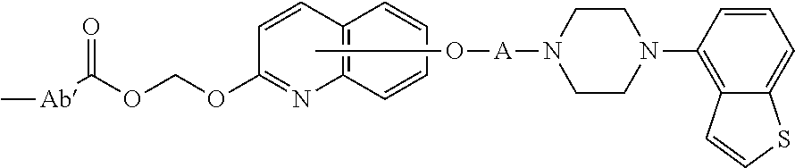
CO[A]N1CCN(C2=C3C(=CC=C2)SC=C3)CC1.C12=C(C=CC=C1)N=C(OCOC([Ab]C)=O)C=C2
